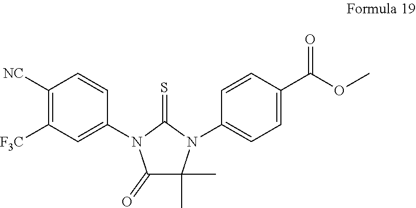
C1([NC])=C([F3C])C=C(N2C(=O)C(C)(C)N(C3=CC=C(C(=O)OC)C=C3)C2=S)C=C1
